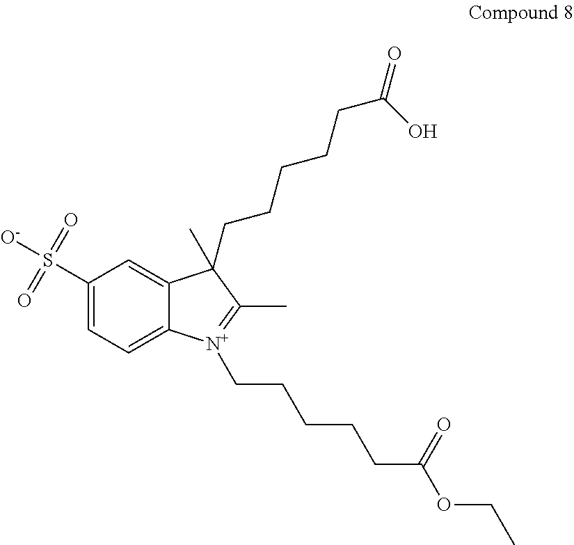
C1(S([O-])(=O)=O)=CC=C2C(=C1)C(CCCCCC(=O)O)(C)C(C)=[N+]2CCCCCC(OCC)=O
